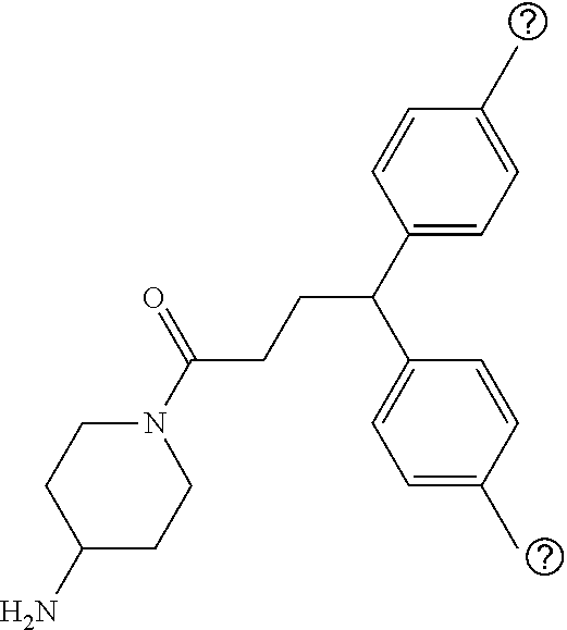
C(C(C1=CC=C(C)C=C1)C1=CC=C(C)C=C1)CC(N1CCC(N)CC1)=O
